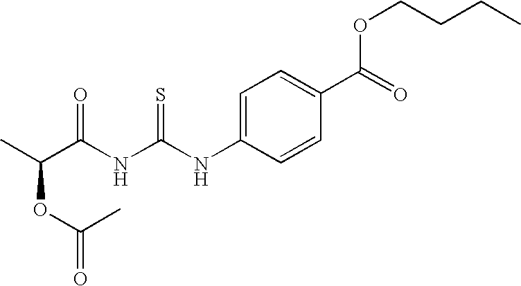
O(C(C)C(NC(NC1=CC=C(C(=O)OCCCC)C=C1)=S)=O)C(=O)C
